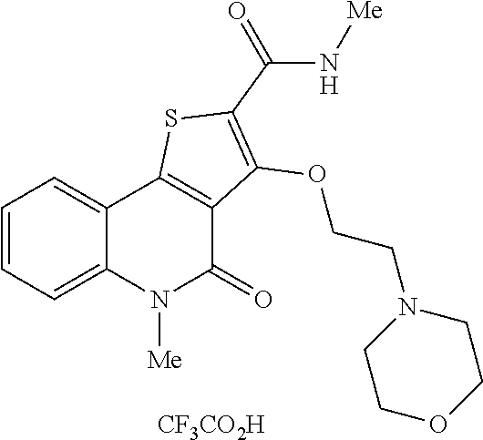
[ CF3CO2H].C1=CC=C2C(=C1)C1=C(C(=O)N2[Me])C(OCCN2CCOCC2)=C(C(=O)N[Me])S1
